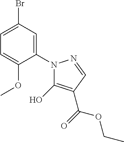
C1=C(Br)C=C(N2C(O)=C(C(OCC)=O)C=N2)C(OC)=C1
